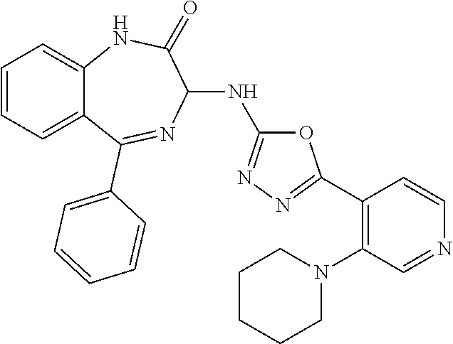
C1=CC=C2C(=C1)NC(=O)C(NC1=NN=C(C3=C(N4CCCCC4)C=NC=C3)O1)N=C2C1=CC=CC=C1
